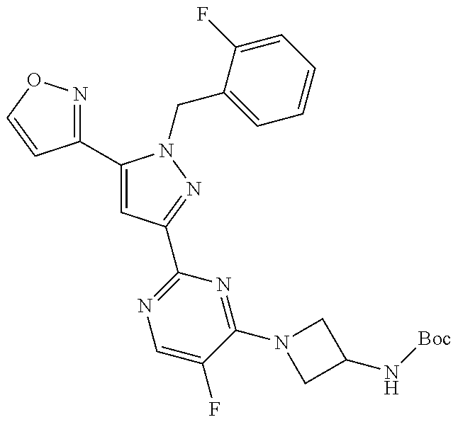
C1(C2=CC(C3=NC=C(F)C(N4CC(N[Boc])C4)=N3)=NN2CC2=CC=CC=C2F)=NOC=C1
